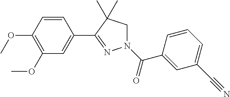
C1=CC(OC)=C(OC)C=C1C1=NN(C(=O)C2=CC(C#N)=CC=C2)CC1(C)C
